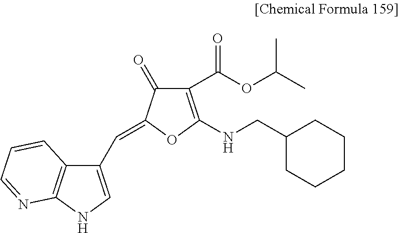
C1(C=C2C(=O)C(C(OC(C)C)=O)=C(NCC3CCCCC3)O2)=CNC2=C1C=CC=N2
